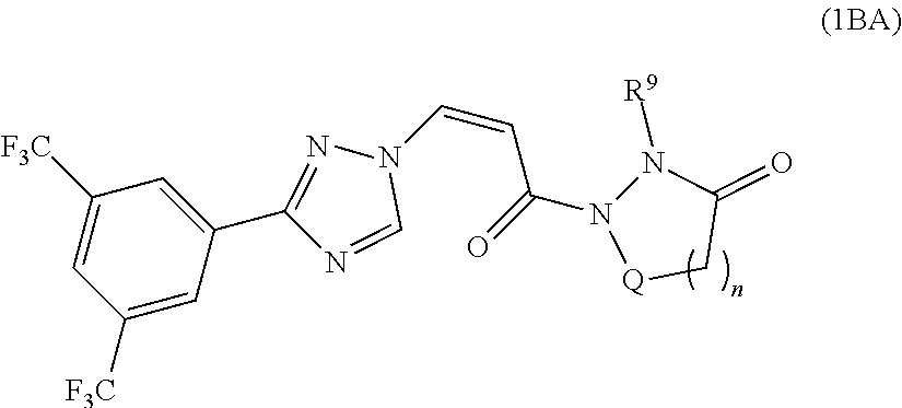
[F3C]C1=CC([F3C])=CC(C2=NN(C=CC(=O)N3N([R9])C(=O)C[Q]3)C=N2)=C1
